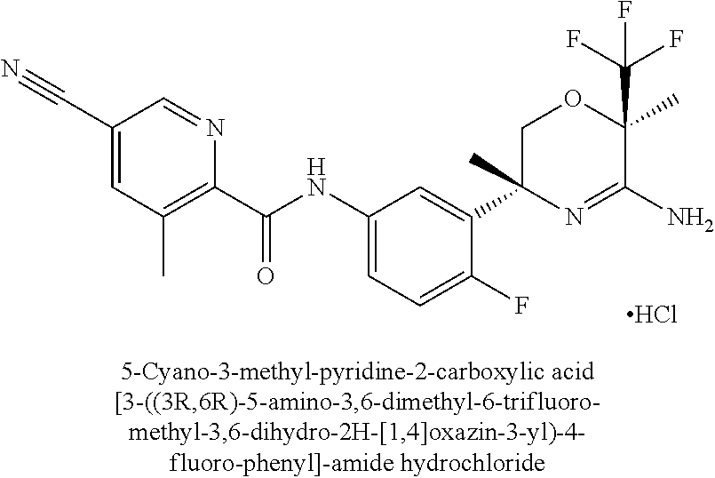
C1=C(NC(C2=C(C)C=C(C#N)C=N2)=O)C=C(C2(C)N=C(N)C(C)(C(F)(F)F)OC2)C(F)=C1.Cl
